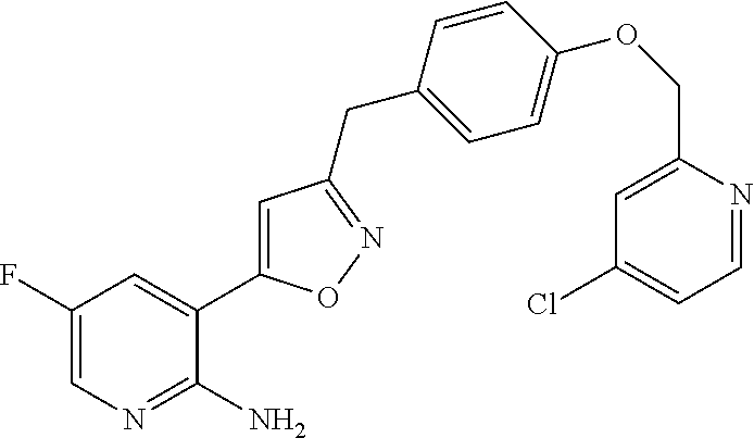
C1(F)=CN=C(N)C(C2=CC(CC3=CC=C(OCC4=CC(Cl)=CC=N4)C=C3)=NO2)=C1
